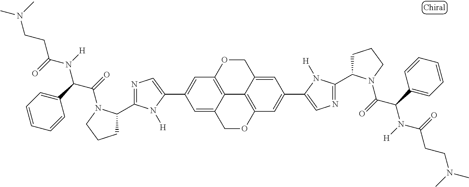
C1=C2C3=C(C=C1C1=CN=C(C4CCCN4C(=O)C(C4=CC=CC=C4)N([H])C(=O)CCN(C)C)N1[H])OCC1=CC(C4=CN=C(C5CCCN5C(=O)C(C5=CC=CC=C5)N([H])C(=O)CCN(C)C)N4[H])=CC(=C31)OC2
